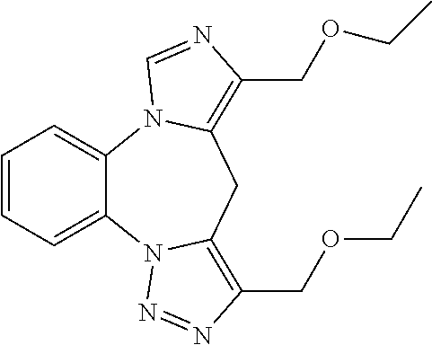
C1=CC=C2C(=C1)N1C(=C(COCC)N=C1)CC1=C(COCC)N=NN21
